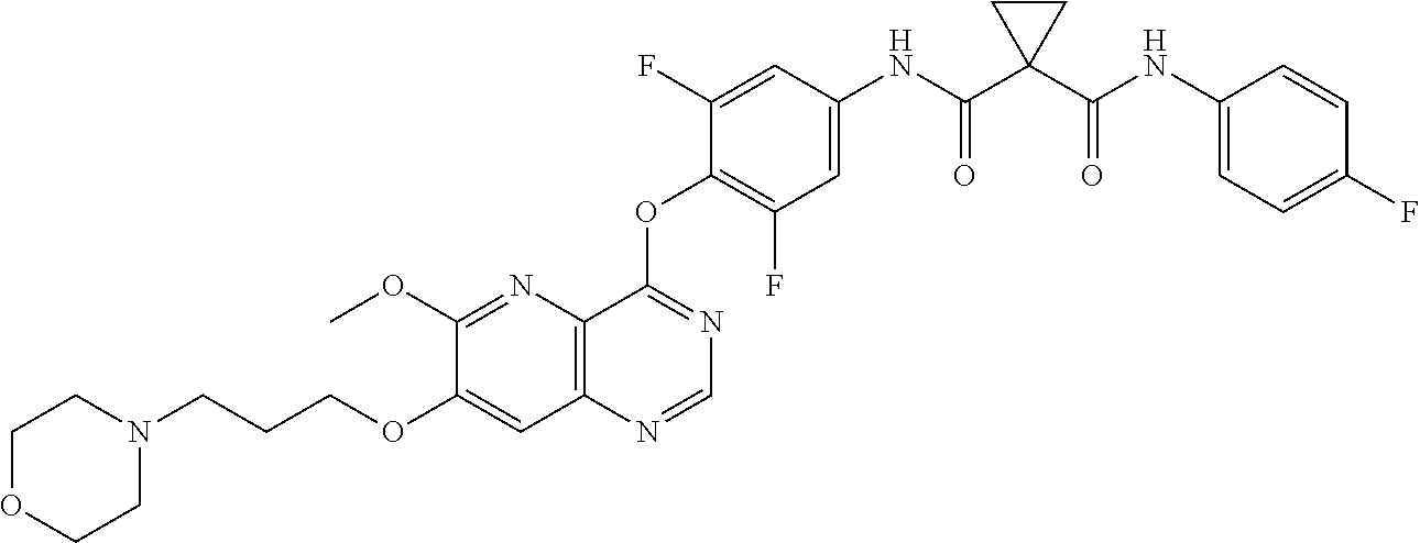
C1(OC)=NC2=C(C=C1OCCCN1CCOCC1)N=CN=C2OC1=C(F)C=C(NC(C2(C(NC3=CC=C(F)C=C3)=O)CC2)=O)C=C1F
